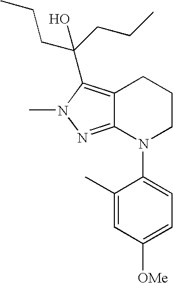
C12=C(C(CCC)(CCC)O)N(C)N=C1N(C1=CC=C([OMe])C=C1C)CCC2
